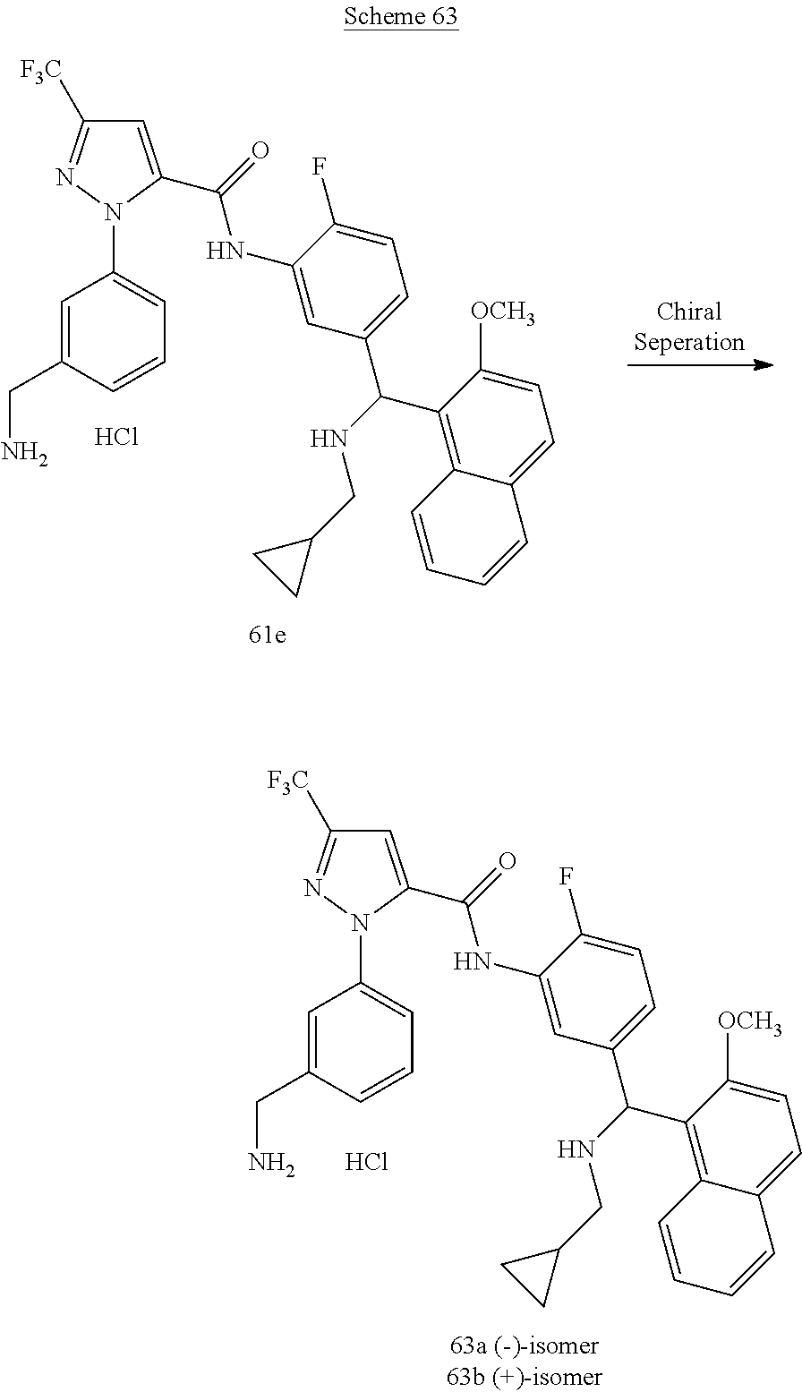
C1=C(CN)C=CC=C1N1C(C(NC2=CC(C(C3=C4C(=CC=C3[OCH3])C=CC=C4)NCC3CC3)=CC=C2F)=O)=CC([F3C])=N1.Cl.C1=C(CN)C=CC=C1N1C(C(NC2=CC(C(C3=C4C(=CC=C3[OCH3])C=CC=C4)NCC3CC3)=CC=C2F)=O)=CC([F3C])=N1.Cl
